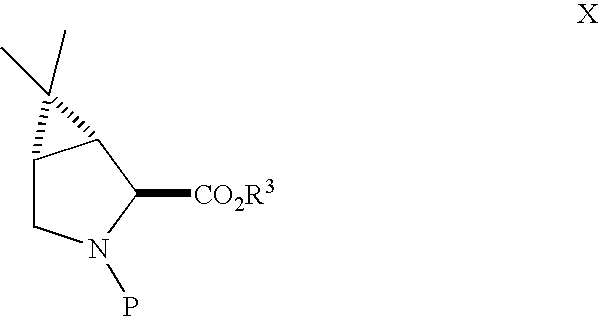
C12CN(P)C([CO2R3])C1C2(C)C
